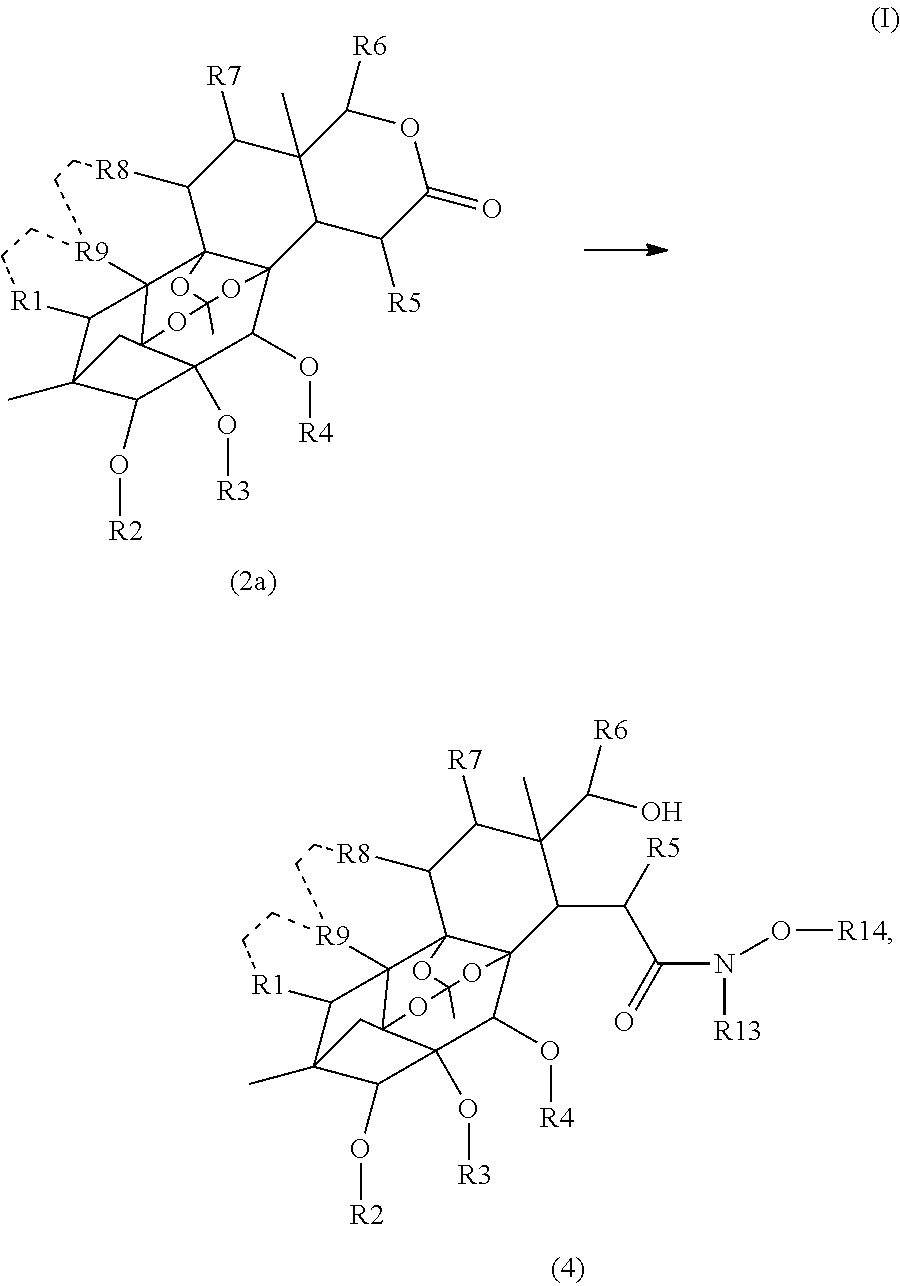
C12C([R7])C3(C)C(C([R5])C(=O)OC3[R6])C34C(O[R4])C5(O[R3])C(O[R2])C6(C)C7C8([R9](CC[R1]7)CC[R8]1)C23OC(C)(OC85C6)O4.C12C([R7])C(C(O)[R6])(C)C(C([R5])C(N([R13])O[R14])=O)C34C(O[R4])C5(O[R3])C(O[R2])C6(C)C7C8([R9](CC[R1]7)CC[R8]1)C23OC(C)(OC85C6)O4
